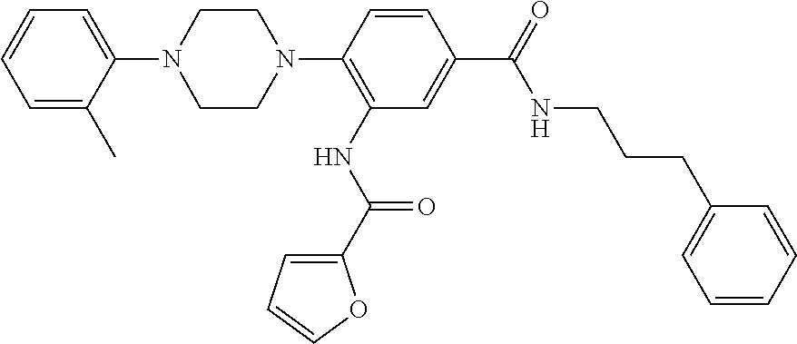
C1=C(C)C(N2CCN(C3=C(NC(=O)C4=CC=CO4)C=C(C(NCCCC4=CC=CC=C4)=O)C=C3)CC2)=CC=C1
